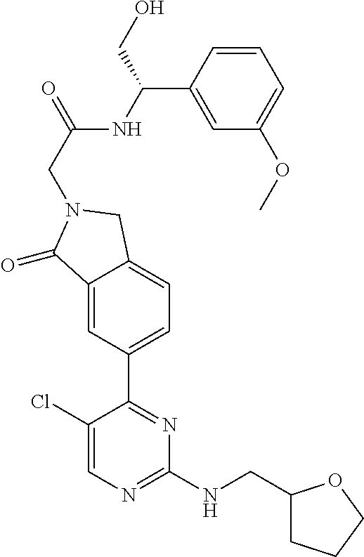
C1(Cl)=CN=C(NCC2CCCO2)N=C1C1=CC=C2C(=C1)C(=O)N(CC(=O)NC(C1=CC(OC)=CC=C1)CO)C2
